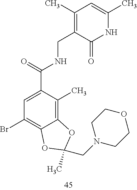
C1=C(C(=O)NCC2=C(C)C=C(C)NC2=O)C(C)=C2C(=C1Br)OC(CN1CCOCC1)(C)O2
